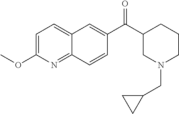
C1=C(OC)N=C2C(=C1)C=C(C(C1CN(CC3CC3)CCC1)=O)C=C2
